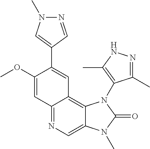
N1=CC(C2=CC3=C4C(=CN=C3C=C2OC)N(C)C(=O)N4C2=C(C)NN=C2C)=CN1C
